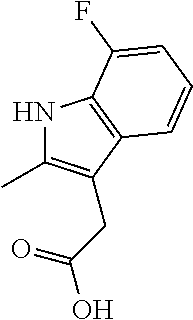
N1C(C)=C(CC(O)=O)C2=C1C(F)=CC=C2
